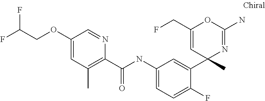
C1(C(NC2=CC=C(F)C(C3(C)N=C(N)OC(CF)=C3)=C2)=O)=C(C)C=C(OCC(F)F)C=N1
